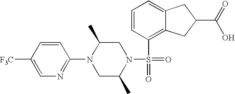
C1(N2CC(C)N(S(=O)(C3=C4C(=CC=C3)CC(C(=O)O)C4)=O)CC2C)=NC=C([F3C])C=C1
